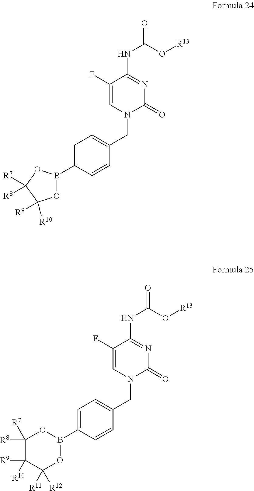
C1=C(B2OC([R10])([R9])C([R7])([R8])O2)C=CC(CN2C(=O)N=C(NC(=O)O[R13])C(F)=C2)=C1.C1=C(B2OC([R11])([R12])C([R9])([R10])C([R8])([R7])O2)C=CC(CN2C(=O)N=C(NC(=O)O[R13])C(F)=C2)=C1
